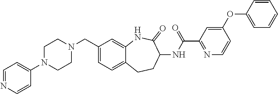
C1=C(CN2CCN(C3=CC=NC=C3)CC2)C=C2C(=C1)CCC(NC(C1=NC=CC(OC3=CC=CC=C3)=C1)=O)C(=O)N2
